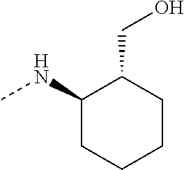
CNC1CCCCC1CO
